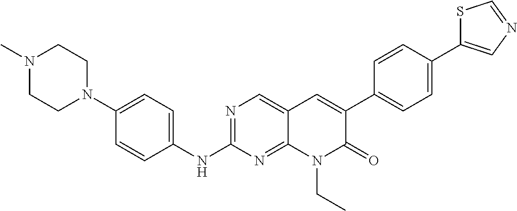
N1(C)CCN(C2=CC=C(NC3=NC=C4C(=N3)N(CC)C(=O)C(C3=CC=C(C5=CN=CS5)C=C3)=C4)C=C2)CC1
